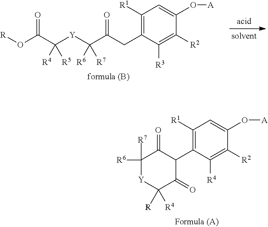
C1([R6])([R7])[Y]C([R5])([R4])C(=O)C(C2=C([R1])C=C(O[A])C([R2])=C2[R4])C1=O.C1([R1])=C(CC(C([Y]C(C(O[R])=O)([R5])[R4])([R6])[R7])=O)C([R3])=C([R2])C(O[A])=C1
